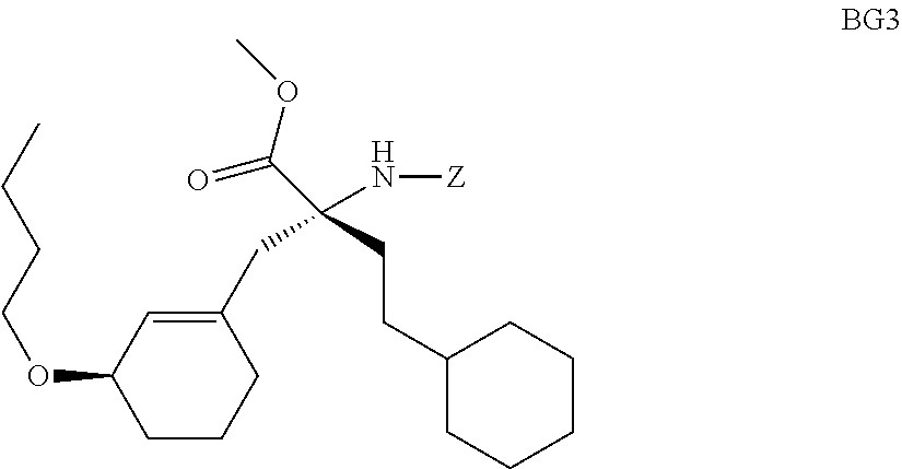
C1(OCCCC)CCCC(CC(CCC2CCCCC2)(C(OC)=O)N[Z])=C1
